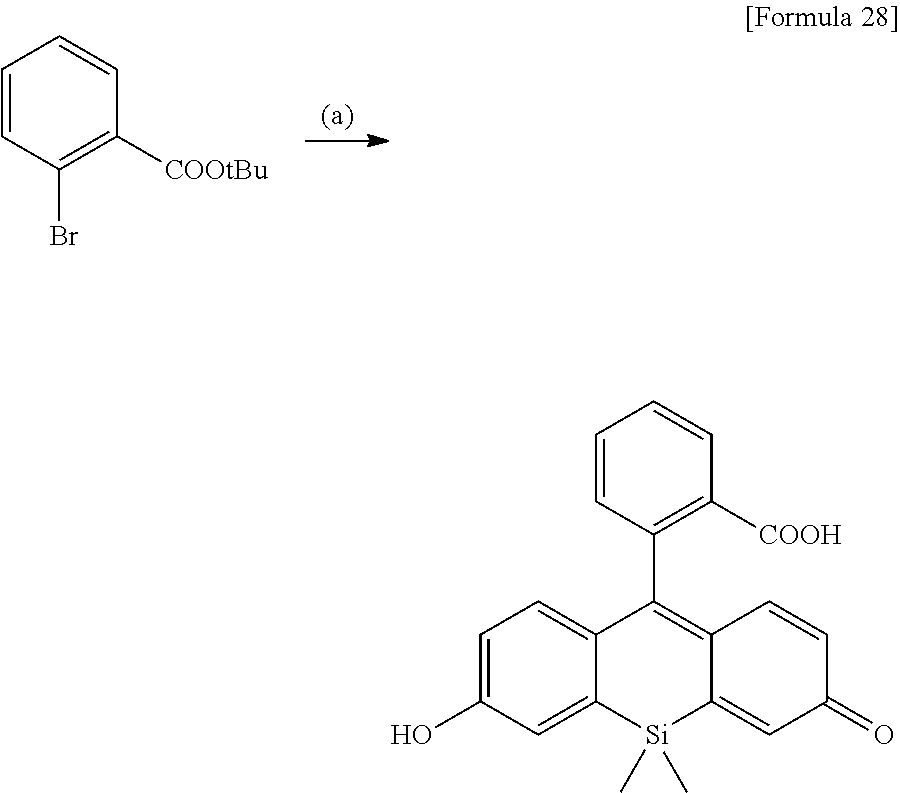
C1=CC(Br)=C([COOtBu])C=C1.C1=C(O)C=C2C(=C1)C(C1=C([COOH])C=CC=C1)=C1C(=CC(=O)C=C1)[Si]2(C)C
